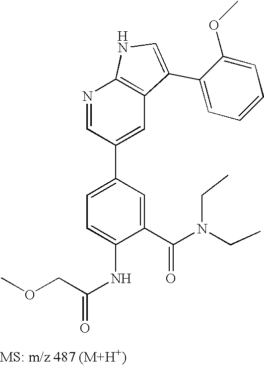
N1=CC(C2=CC=C(NC(=O)COC)C(C(N(CC)CC)=O)=C2)=CC2=C1NC=C2C1=CC=CC=C1OC
